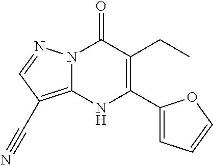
N12C(=C(C#N)C=N1)NC(C1=CC=CO1)=C(CC)C2=O
